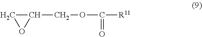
C1(COC(=O)[R11])CO1
